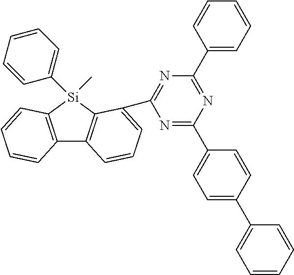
C12=C([Si](C3=CC=CC=C3)(C)C3=C1C=CC=C3C1=NC(C3=CC=CC=C3)=NC(C3=CC=C(C4=CC=CC=C4)C=C3)=N1)C=CC=C2
